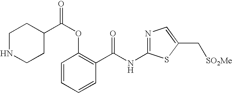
C1=CC=CC(C(NC2=NC=C(C[SO2Me])S2)=O)=C1OC(=O)C1CCNCC1
